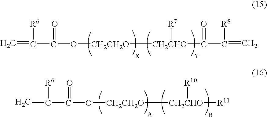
C=C([R6])C(=O)O[CH2CH2O][CH2CHO]([R7])C(C(=C)[R8])=O.C=C([R6])C(=O)O[CH2CH2O][CH2CHO]([R10])[R11]
